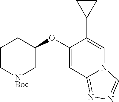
[NBoc]1CC(OC2=CC3=NN=CN3C=C2C2CC2)CCC1
